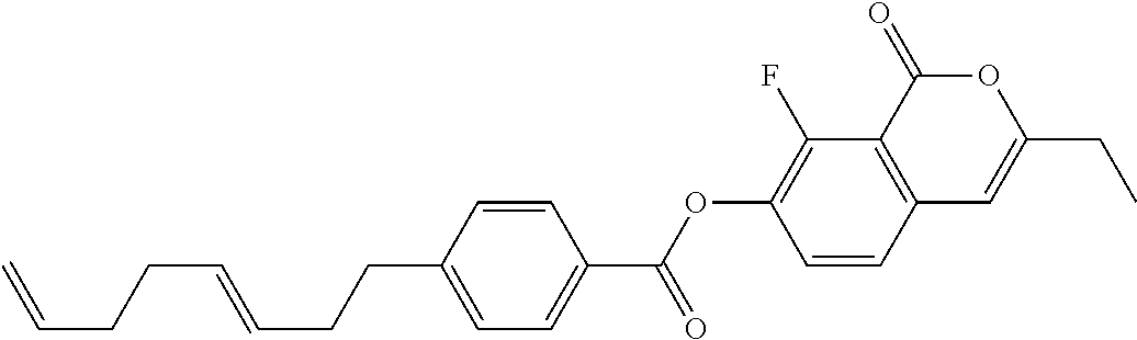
C1=CC2=C(C(F)=C1OC(C1=CC=C(CCC=CCCC=C)C=C1)=O)C(=O)OC(CC)=C2
